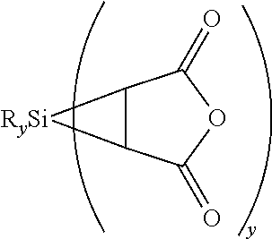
C12C(C(=O)OC1=O)[RySi]2
